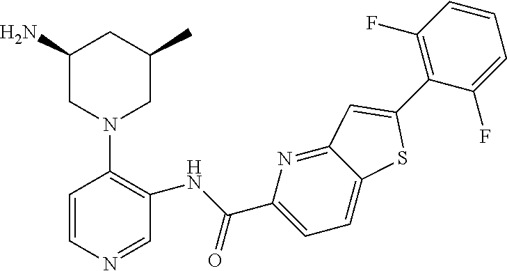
C1(N)CN(C2=C(NC(C3=CC=C4C(=N3)C=C(C3=C(F)C=CC=C3F)S4)=O)C=NC=C2)CC(C)C1
